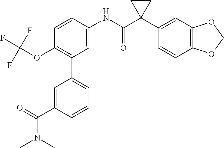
C1=C(NC(C2(C3=CC4=C(C=C3)OCO4)CC2)=O)C=CC(OC(F)(F)F)=C1C1=CC=CC(C(N(C)C)=O)=C1
